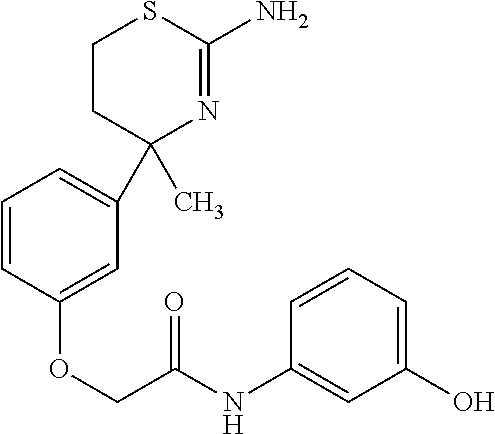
C1=CC=C(C2(C)N=C(N)SCC2)C=C1OCC(NC1=CC(O)=CC=C1)=O
